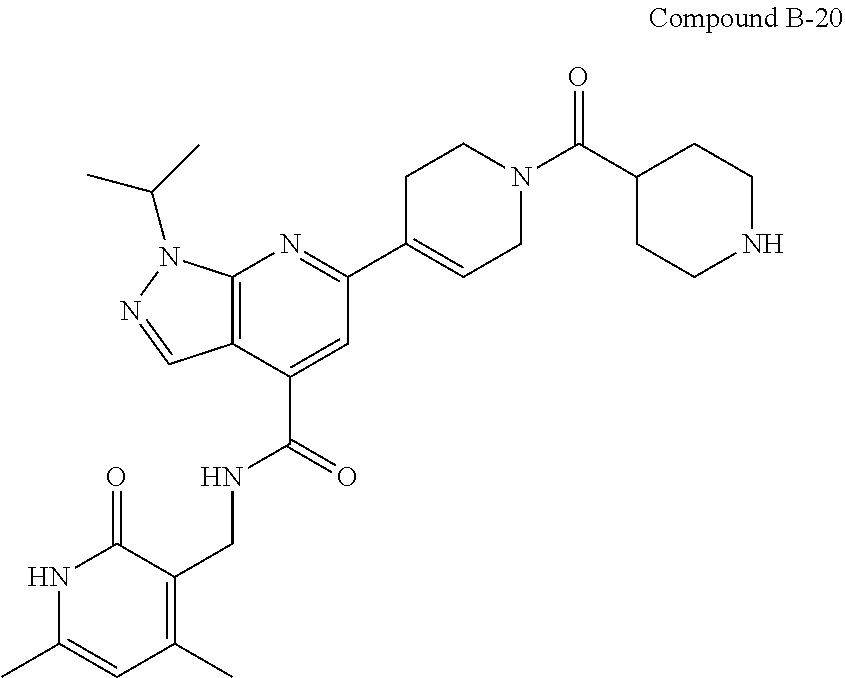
C12=C(C(C(NCC3=C(C)C=C(C)NC3=O)=O)=CC(C3=CCN(C(C4CCNCC4)=O)CC3)=N1)C=NN2C(C)C
